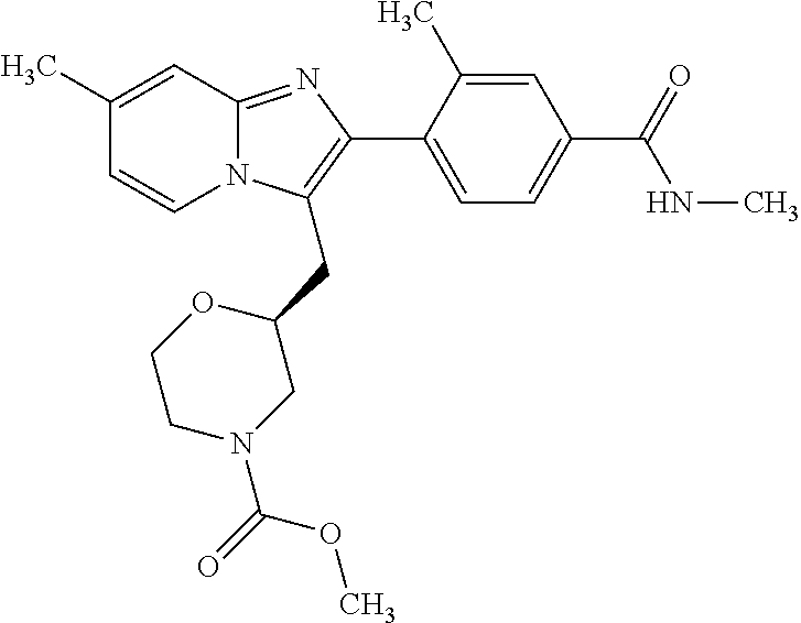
C1(C)=CC2=NC(C3=CC=C(C(NC)=O)C=C3C)=C(CC3CN(C(=O)OC)CCO3)N2C=C1
